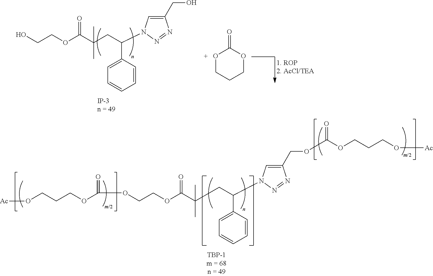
O(CCOC(C(C)(CC(C1=CC=CC=C1)N1C=C(COC(OCCCO[Ac])=O)N=N1)C)=O)C(OCCCO[Ac])=O.OCCOC(C(C)(CC(C1=CC=CC=C1)N1C=C(CO)N=N1)C)=O.O1CCCOC1=O
